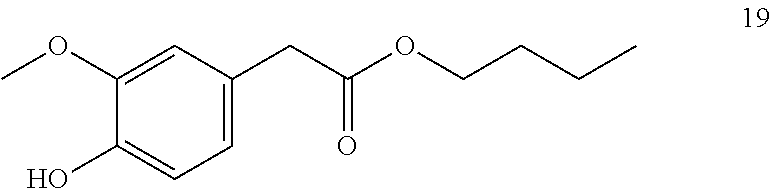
C(CCC)OC(CC1=CC=C(O)C(OC)=C1)=O
